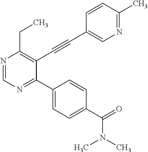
N1=CN=C(C2=CC=C(C(=O)N(C)C)C=C2)C(C#CC2=CN=C(C)C=C2)=C1CC
